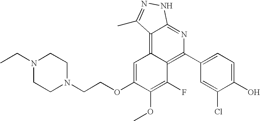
N1(CC)CCN(CCOC2=CC3=C4C(=NC(C5=CC=C(O)C(Cl)=C5)=C3C(F)=C2OC)NN=C4C)CC1
